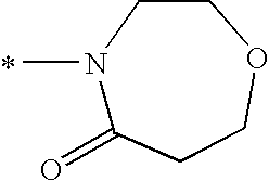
N1(C)C(=O)CCOCC1
